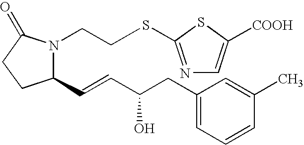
C1(C=CC(CC2=CC=CC(C)=C2)O)N(CCSC2=NC=C([COOH])S2)C(=O)CC1
